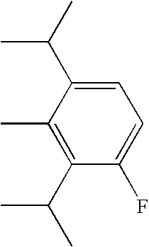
C1(C)=C(C(C)C)C(F)=CC=C1C(C)C
